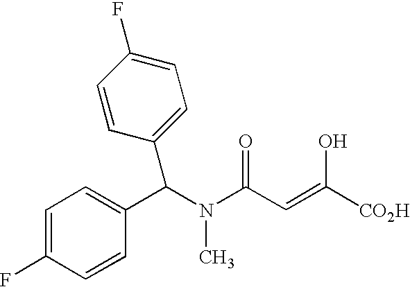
C1=C(F)C=CC(C(N(C)C(C=C([CO2H])O)=O)C2=CC=C(F)C=C2)=C1
